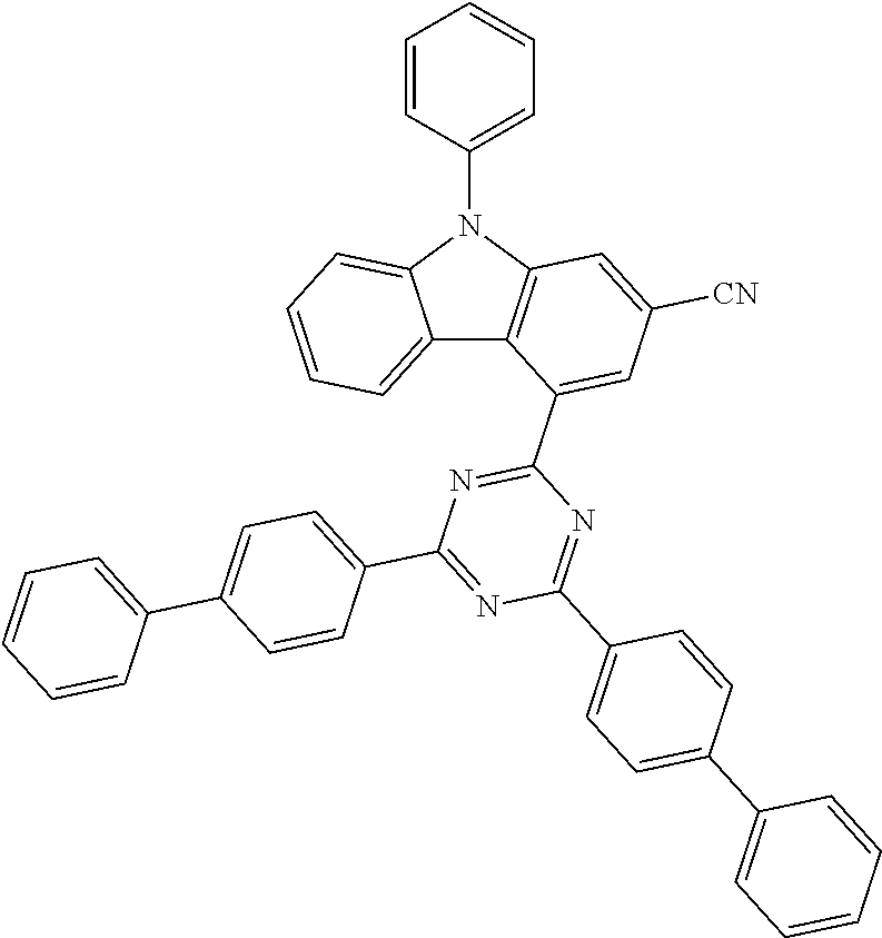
C12=CC=CC=C1N(C1=CC=CC=C1)C1=C2C(C2=NC(C3=CC=C(C4=CC=CC=C4)C=C3)=NC(C3=CC=C(C4=CC=CC=C4)C=C3)=N2)=CC([CN])=C1
